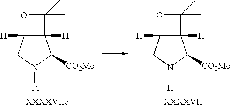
O1C2([H])C([H])(C1(C)C)C([CO2Me])N([H])C2.O1C2([H])C([H])(C1(C)C)C([CO2Me])N([Pf])C2
